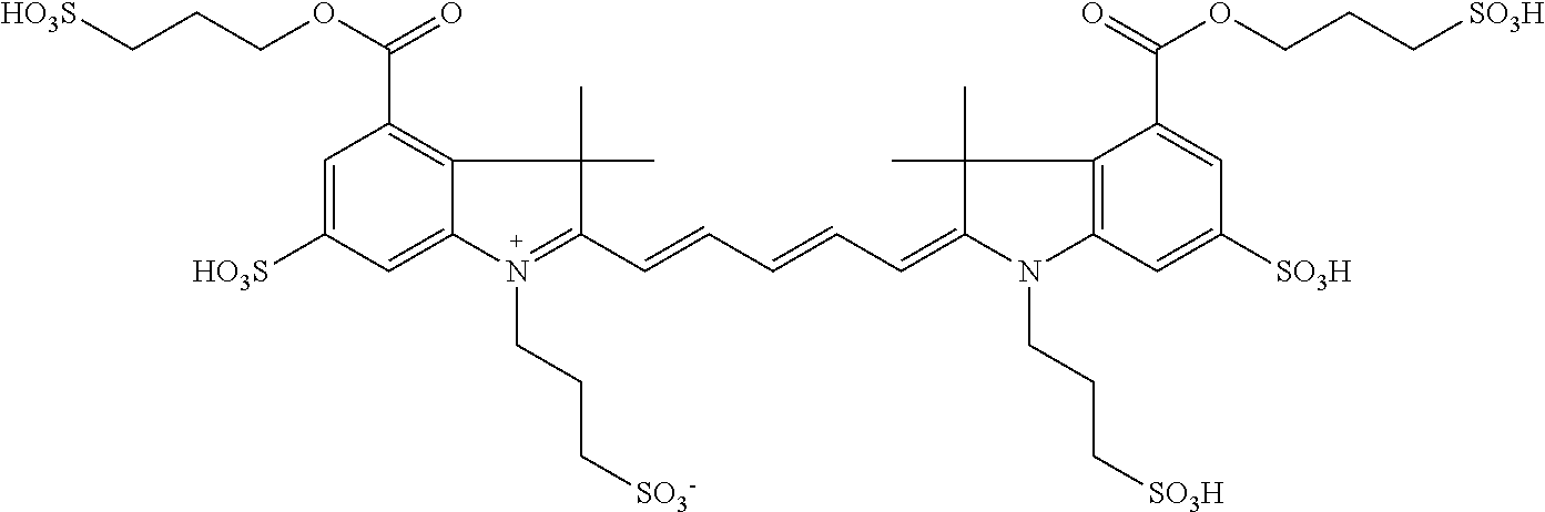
C1=C([HO3S])C=C2C(=C1C(OCCC[HO3S])=O)C(C)(C)C(C=CC=CC=C1C(C)(C)C3=C(C=C([SO3H])C=C3C(OCCC[SO3H])=O)N1CCC[SO3H])=N2CCC[SO3-]
